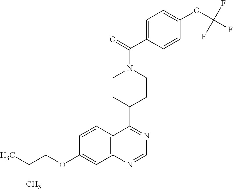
C1=CC2=C(C=C1OCC(C)C)N=CN=C2C1CCN(C(=O)C2=CC=C(OC(F)(F)F)C=C2)CC1
